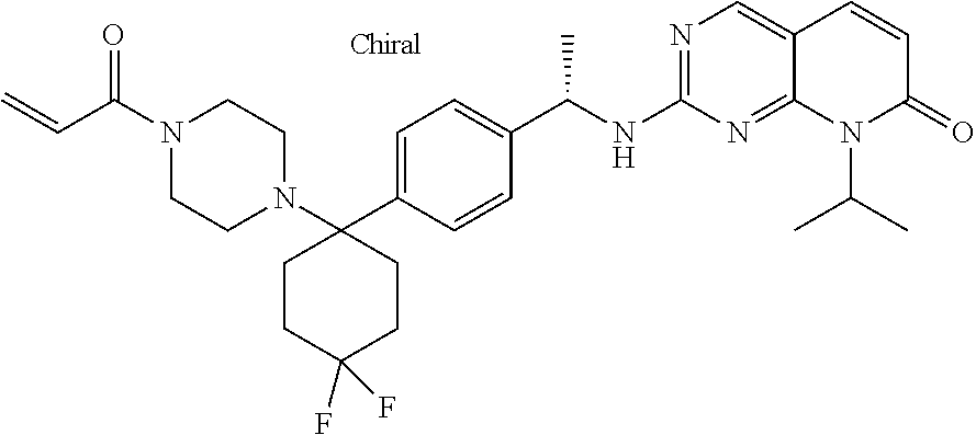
C(C(N1CCN(C2(C3=CC=C(C(NC4=NC=C5C(=N4)N(C(C)C)C(=O)C=C5)C)C=C3)CCC(F)(F)CC2)CC1)=O)=C
